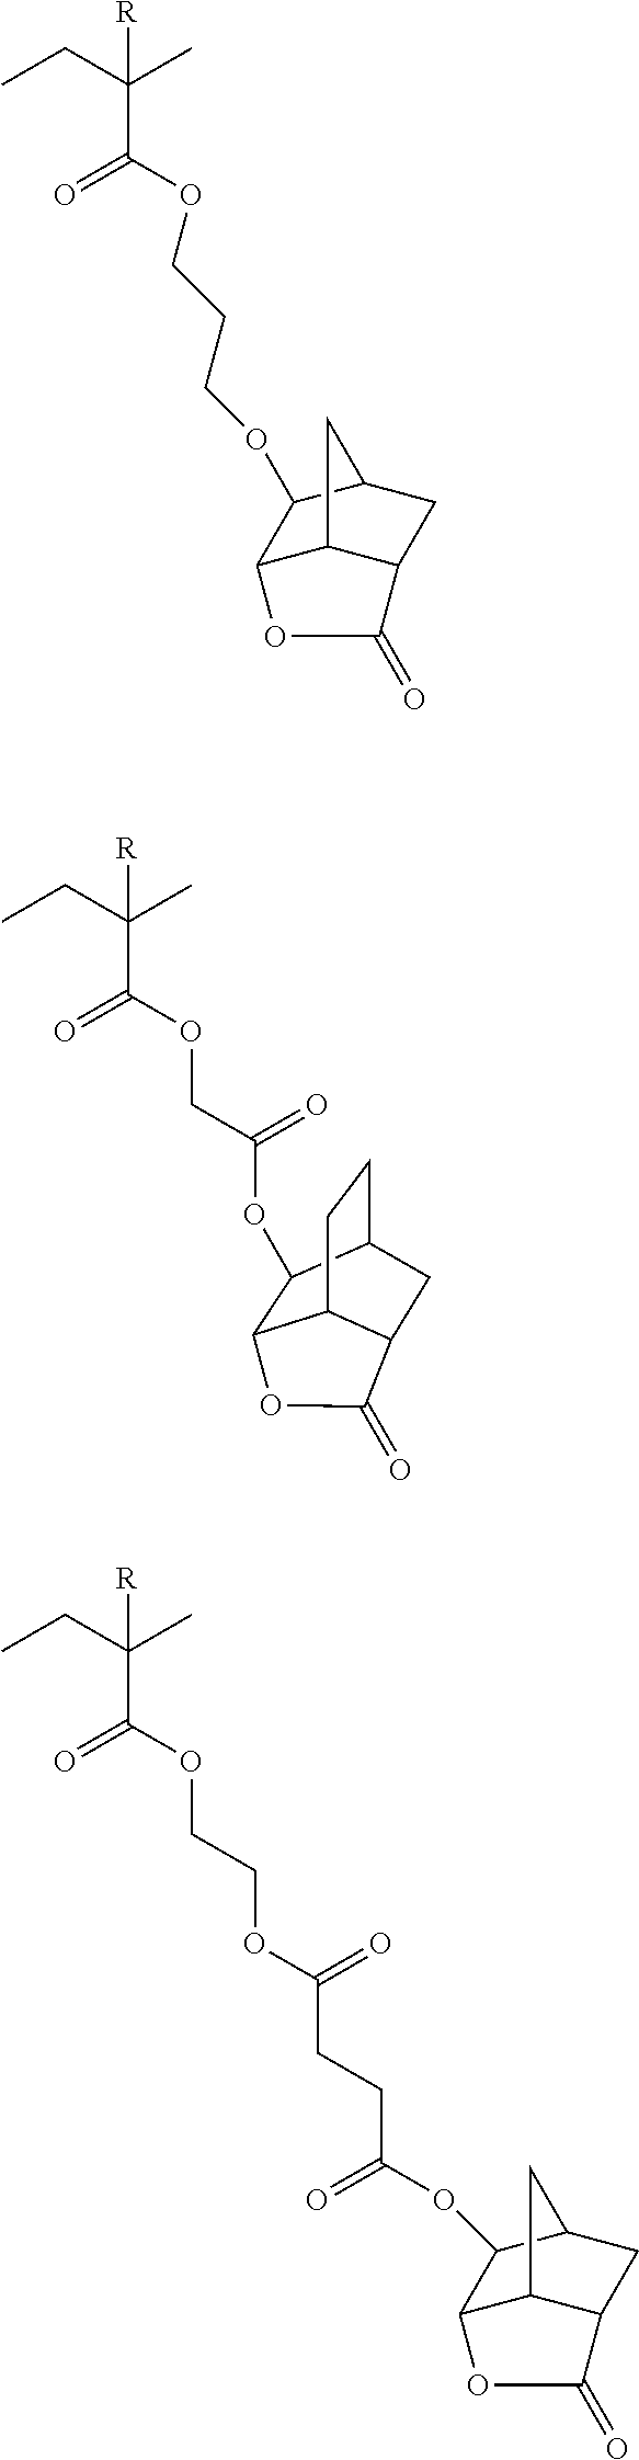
CCC(C)([R])C(=O)OCCCOC1C2C3C(CC1C3)C(=O)O2.CCC(C)([R])C(=O)OCC(=O)OC1C2C3CCC1CC3C(=O)O2.CCC(C)([R])C(=O)OCCOC(=O)CCC(=O)OC1C2C3C(CC1C3)C(=O)O2
